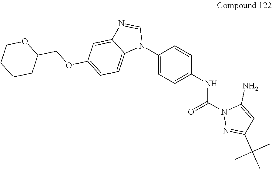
C1(N2C=NC3=CC(OCC4OCCCC4)=CC=C23)=CC=C(NC(N2N=C(C(C)(C)C)C=C2N)=O)C=C1
